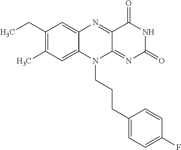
C1(CC)=C(C)C=C2C(=C1)N=C1C(=NC(=O)NC1=O)N2CCCC1=CC=C(F)C=C1
